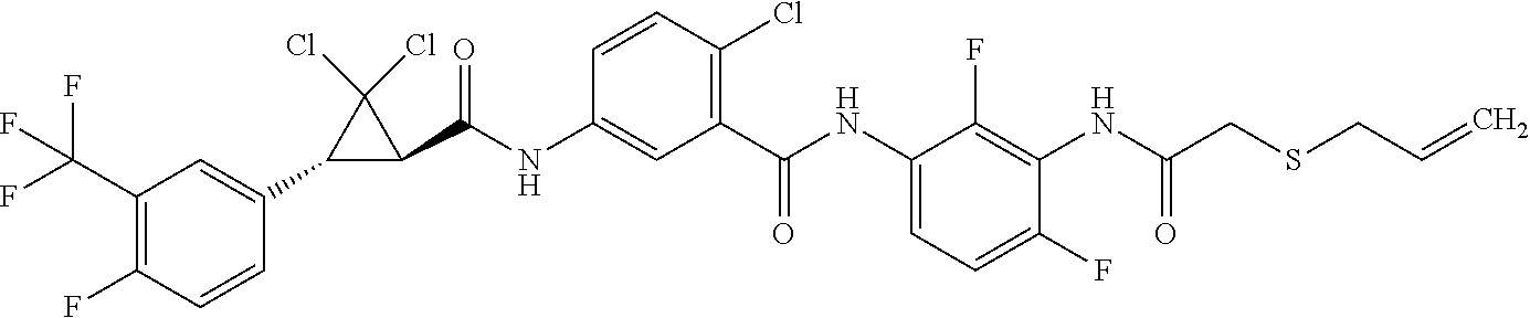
N(C1=C(F)C(NC(=O)C2=C(Cl)C=CC(NC(=O)C3C(Cl)(Cl)C3C3=CC(C(F)(F)F)=C(F)C=C3)=C2)=CC=C1F)C(CSCC=C)=O
